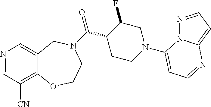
N1=CC([CN])=C2C(=C1)CN(C(C1CCN(C3=CC=NC4=CC=NN43)CC1F)=O)CCO2
